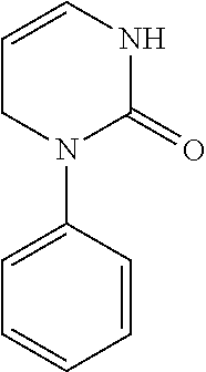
N1C(=O)N(C2=CC=CC=C2)CC=C1
